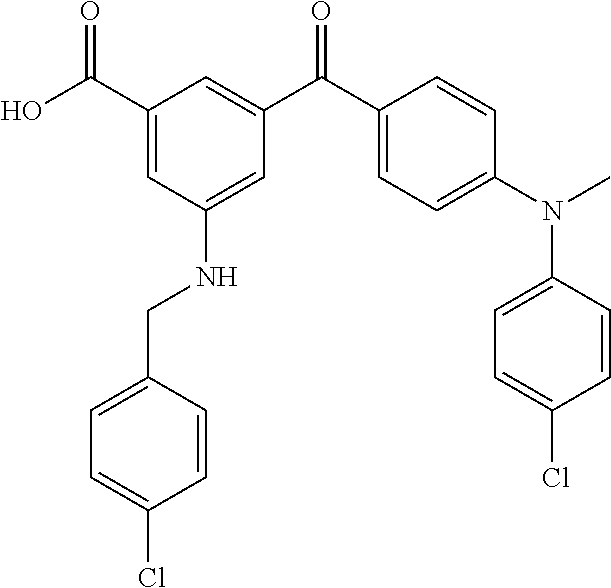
C1(C(O)=O)=CC(NCC2=CC=C(Cl)C=C2)=CC(C(C2=CC=C(N(C)C3=CC=C(Cl)C=C3)C=C2)=O)=C1
